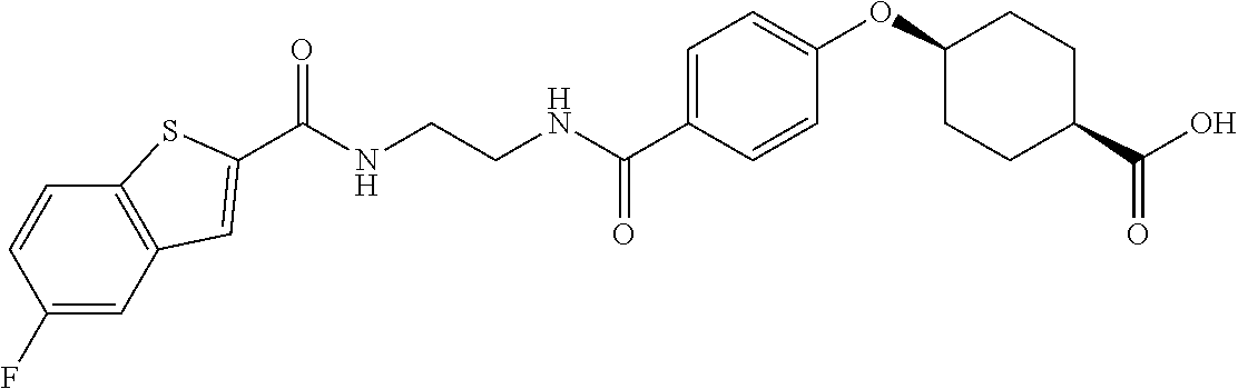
C(NCCNC(C1=CC=C(OC2CCC(C(O)=O)CC2)C=C1)=O)(=O)C1=CC2=C(C=CC(F)=C2)S1
